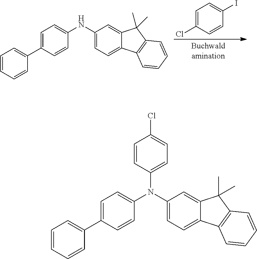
C1=C(Cl)C=CC(I)=C1.C1=C(C2=CC=CC=C2)C=CC(NC2=CC=C3C(=C2)C(C)(C)C2=C3C=CC=C2)=C1.C1=CC(N(C2=CC=C3C(=C2)C(C)(C)C2=C3C=CC=C2)C2=CC=C(C3=CC=CC=C3)C=C2)=CC=C1Cl
